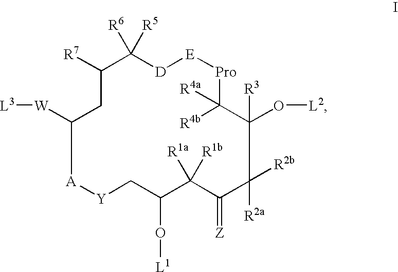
C1([W][L3])[A][Y]CC(O[L1])C([R1a])([R1b])C(=[Z])C([R2a])([R2b])C(O[L2])([R3])C([R4b])([R4a])[Pro][E][D]C([R6])([R5])C([R7])C1
